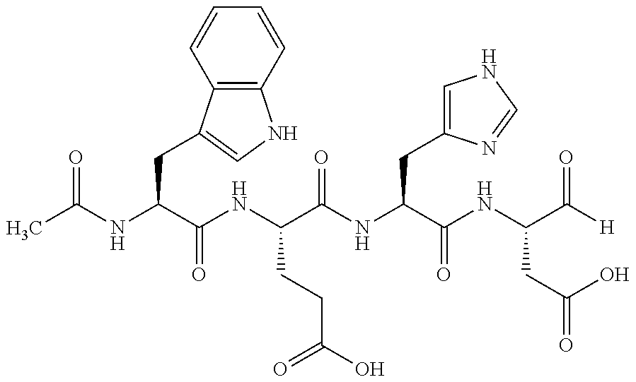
CC(NC(C(NC(C(NC(C(NC(C([H])=O)CC(=O)O)=O)CC1=CNC=N1)=O)CCC(O)=O)=O)CC1=CNC2=C1C=CC=C2)=O
